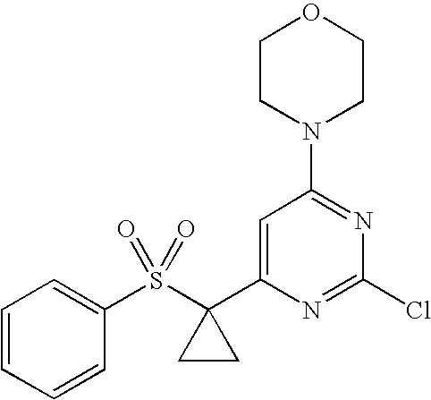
C1(S(=O)(=O)C2(C3=CC(N4CCOCC4)=NC(Cl)=N3)CC2)=CC=CC=C1
